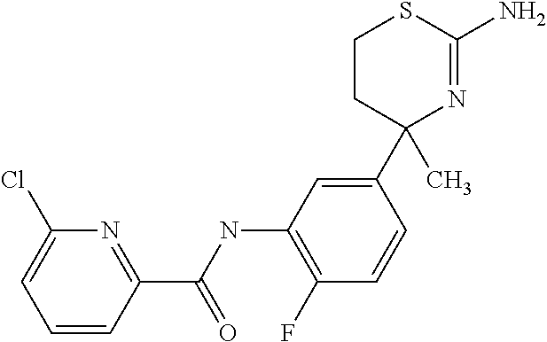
C1=CC(C(NC2=C(F)C=CC(C3(C)CCSC(N)=N3)=C2)=O)=NC(Cl)=C1
